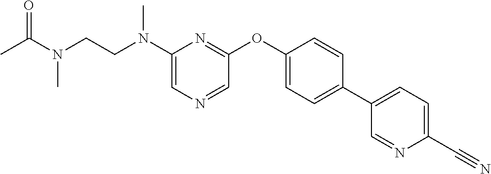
N(C1=CN=CC(OC2=CC=C(C3=CC=C(C#N)N=C3)C=C2)=N1)(CCN(C(=O)C)C)C
